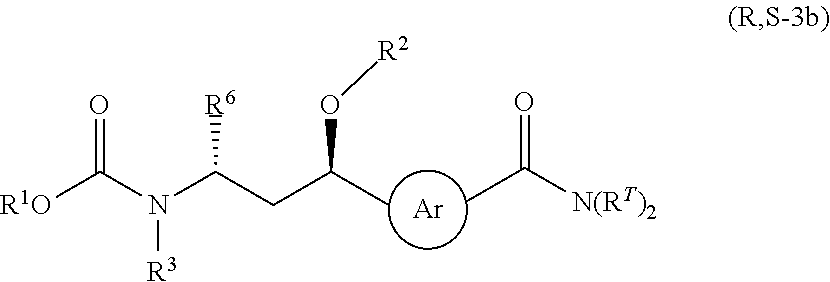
[Ar].CC([N(RT)2])=O.CC(CC(N(C([R1O])=O)[R3])[R6])O[R2]
